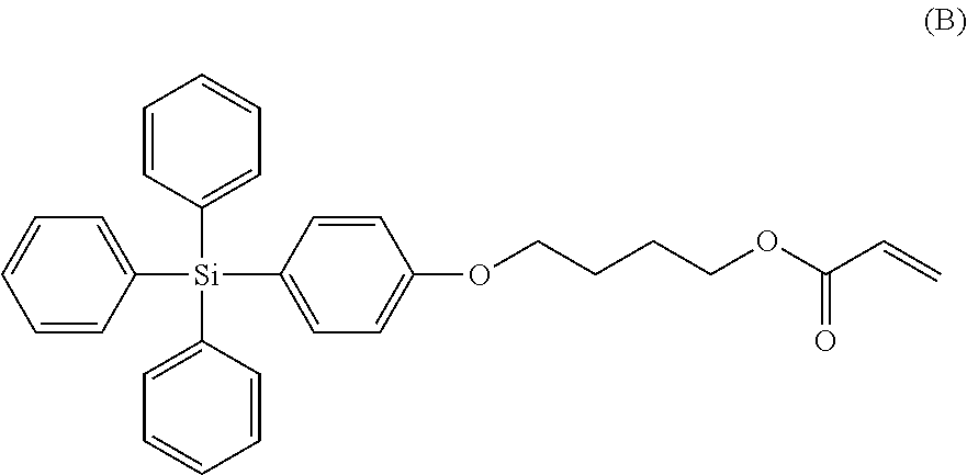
C1=CC([Si](C2=CC=CC=C2)(C2=CC=CC=C2)C2=CC=C(OCCCCOC(=O)C=C)C=C2)=CC=C1
